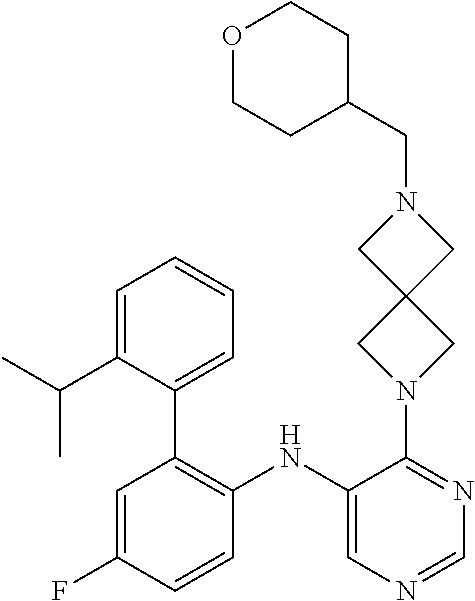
C1(NC2=C(C3=CC=CC=C3C(C)C)C=C(F)C=C2)=CN=CN=C1N1CC2(C1)CN(CC1CCOCC1)C2
